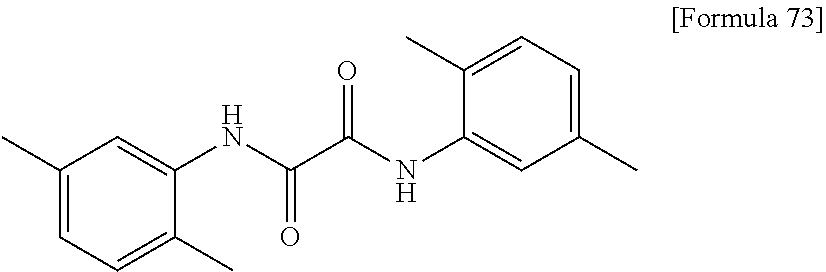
C1(C)=CC=C(C)C(NC(C(NC2=CC(C)=CC=C2C)=O)=O)=C1
